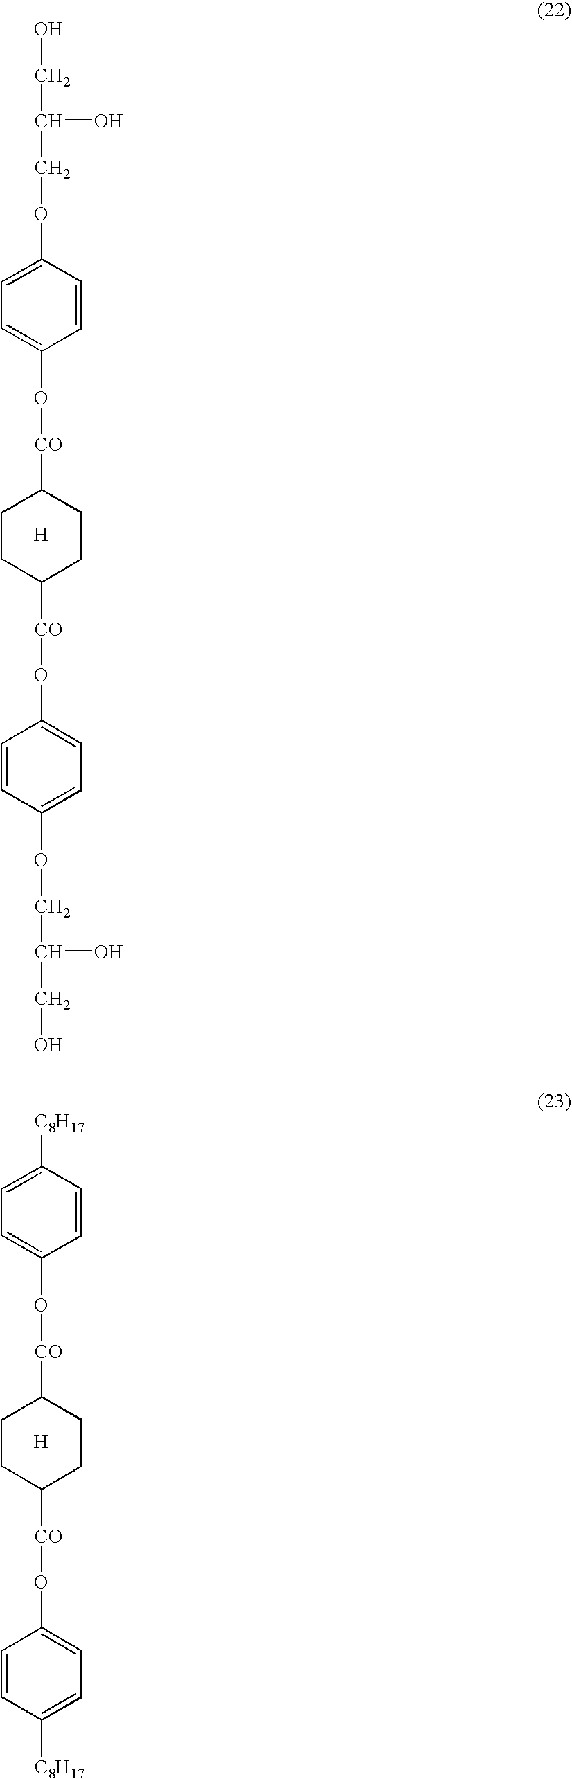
C1=CC(OCC(CO)O)=CC=C1O[CO]C1CCC([CO]OC2=CC=C(OCC(CO)O)C=C2)CC1.[H].C1=CC([C8H17])=CC=C1O[CO]C1CCC([CO]OC2=CC=C([C8H17])C=C2)CC1.[H]
